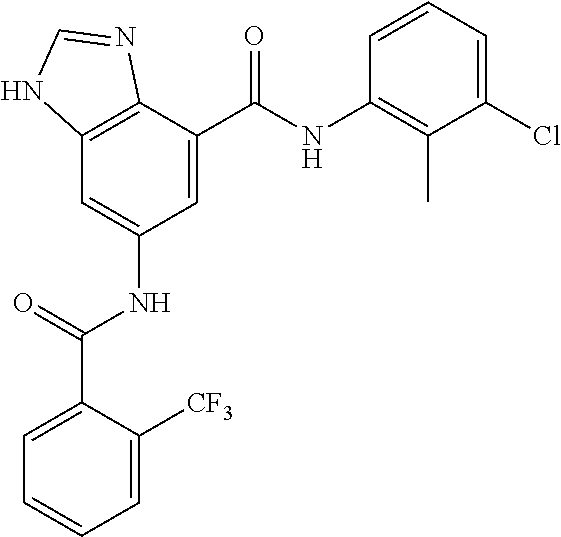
C12=C(C(C(=O)NC3=C(C)C(Cl)=CC=C3)=CC(NC(=O)C3=CC=CC=C3[CF3])=C1)N=CN2
